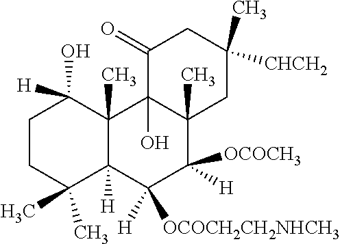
C1CC(C)(C)C2([H])C(C)(C1(O)[H])C1(O)C(C)(C([H])([OCOCH3])C2([OCOCH2CH2NHCH3])[H])CC(C)([CHCH2])CC1=O
